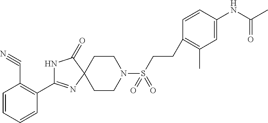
N1C(C2=C(C#N)C=CC=C2)=NC2(C1=O)CCN(S(CCC1=C(C)C=C(NC(C)=O)C=C1)(=O)=O)CC2
